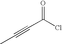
CC#CC(=O)Cl
